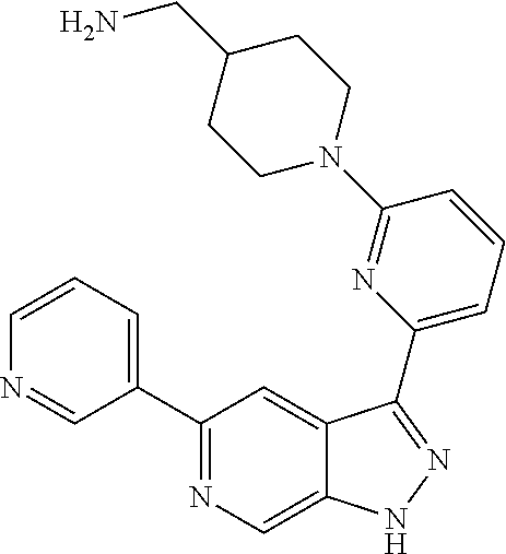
C1(C2=CC=CN=C2)=NC=C2C(=C1)C(C1=CC=CC(N3CCC(CN)CC3)=N1)=NN2
